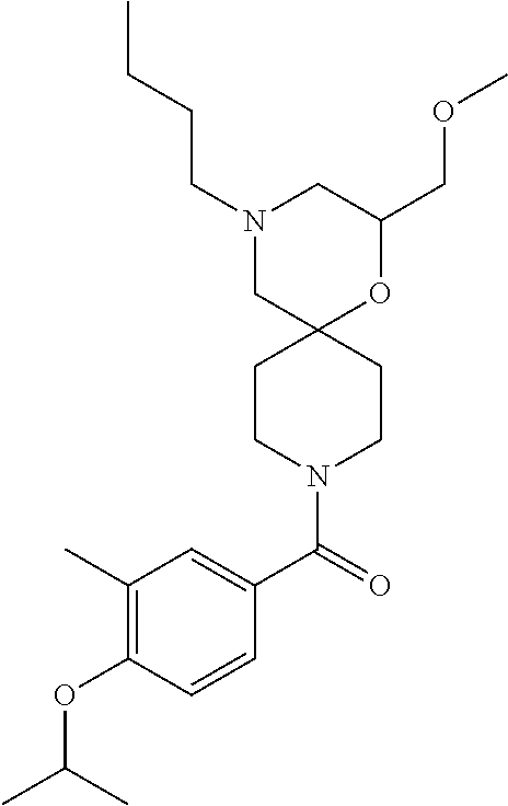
C1(COC)OC2(CN(CCCC)C1)CCN(C(C1=CC(C)=C(OC(C)C)C=C1)=O)CC2
